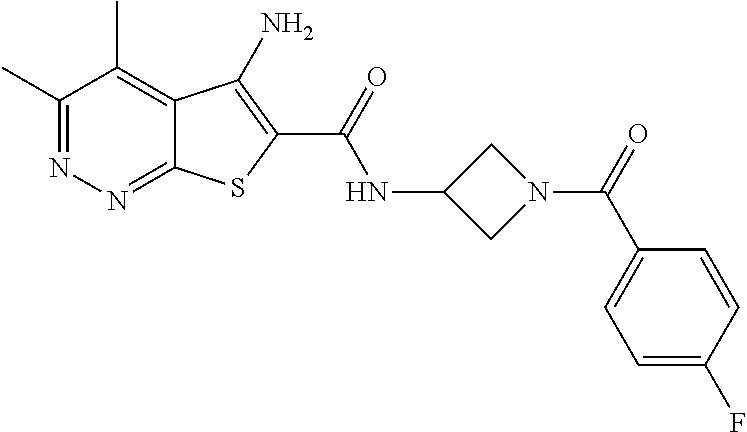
C1(C)=NN=C2C(=C1C)C(N)=C(C(=O)NC1CN(C(C3=CC=C(F)C=C3)=O)C1)S2
